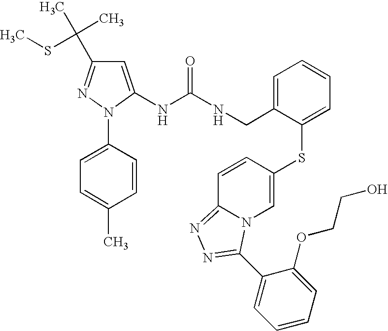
C1=C(NC(NCC2=CC=CC=C2SC2=CN3C(=NN=C3C3=CC=CC=C3OCCO)C=C2)=O)N(C2=CC=C(C)C=C2)N=C1C(C)(C)SC
